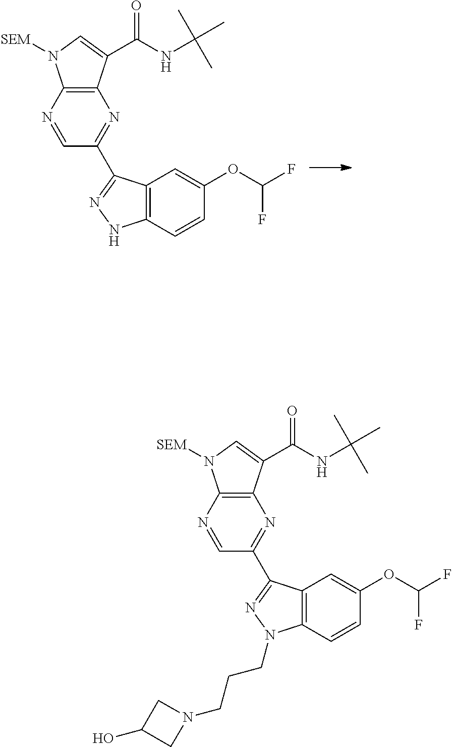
C12=C(N=CC(C3=NNC4=C3C=C(OC(F)F)C=C4)=N1)N([SEM])C=C2C(NC(C)(C)C)=O.C12=C(N=CC(C3=NN(CCCN4CC(O)C4)C4=C3C=C(OC(F)F)C=C4)=N1)N([SEM])C=C2C(NC(C)(C)C)=O
